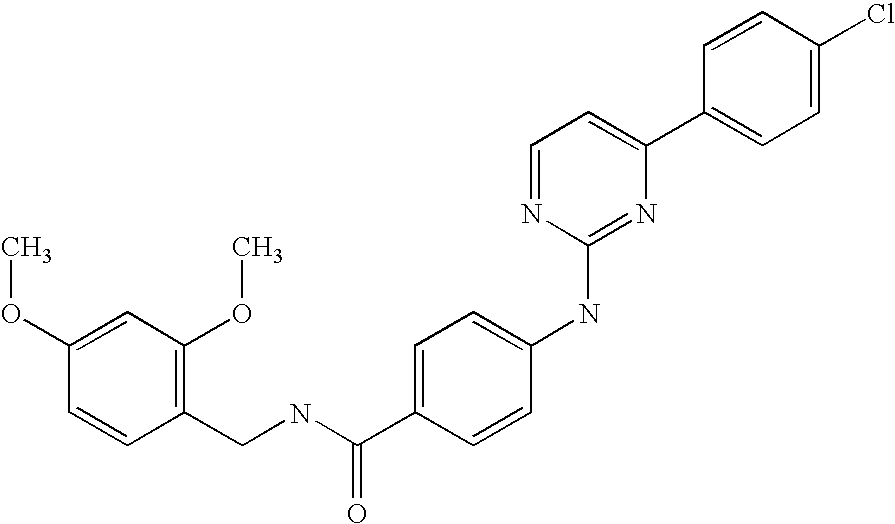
C1=CC(C2=CC=NC(NC3=CC=C(C(NCC4=C(OC)C=C(OC)C=C4)=O)C=C3)=N2)=CC=C1Cl
